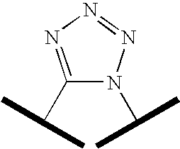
N1(C(C)C)N=NN=C1C(C)C
